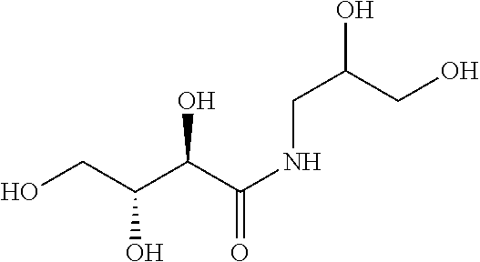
OCC(O)C(C(=O)NCC(CO)O)O
